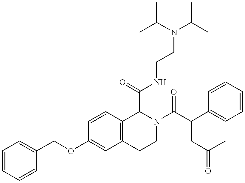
C(OC1=CC2=C(C=C1)C(C(=O)NCCN(C(C)C)C(C)C)N(C(C(C1=CC=CC=C1)CC(=O)C)=O)CC2)C1=CC=CC=C1
